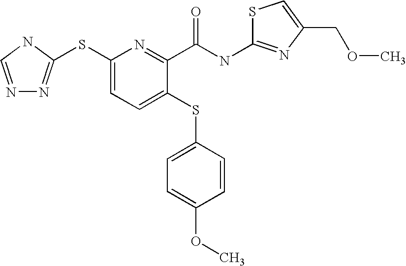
C1(SC2=NN=CN2)=CC=C(SC2=CC=C(OC)C=C2)C(C(NC2=NC(COC)=CS2)=O)=N1
